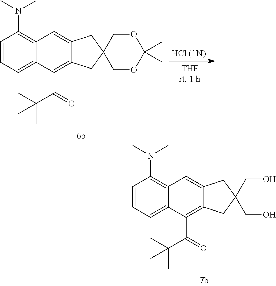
C1=CC=C2C(=C1N(C)C)C=C1C(=C2C(=O)C(C)(C)C)CC(CO)(CO)C1.C1=CC=C2C(=C1N(C)C)C=C1C(=C2C(=O)C(C)(C)C)CC2(C1)COC(C)(C)OC2
